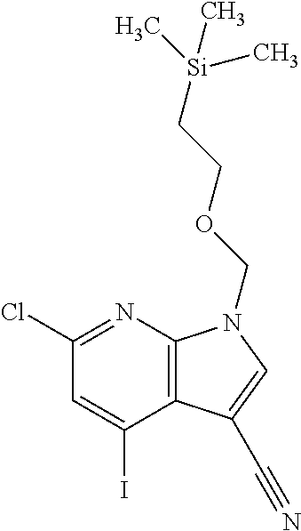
ClC1=NC2=C(C(I)=C1)C(C#N)=CN2COCC[Si](C)(C)C
